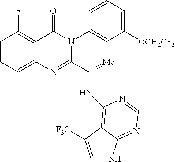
C1=CC=C2C(=C1F)C(=O)N(C1=CC([OCH2CF3])=CC=C1)C(C(NC1=C3C(=NC=N1)NC=C3[F3C])[Me])=N2
